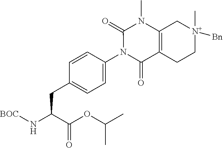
N1(C2=CC=C(CC(C(OC(C)C)=O)N[BOC])C=C2)C(=O)C2=C(N(C)C1=O)C[N+]([Bn])(C)CC2
